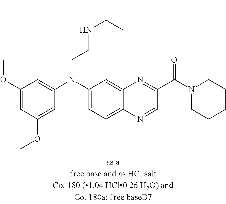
C1(OC)=CC(OC)=CC(N(C2=CC=C3C(=C2)N=C(C(N2CCCCC2)=O)C=N3)CCNC(C)C)=C1
